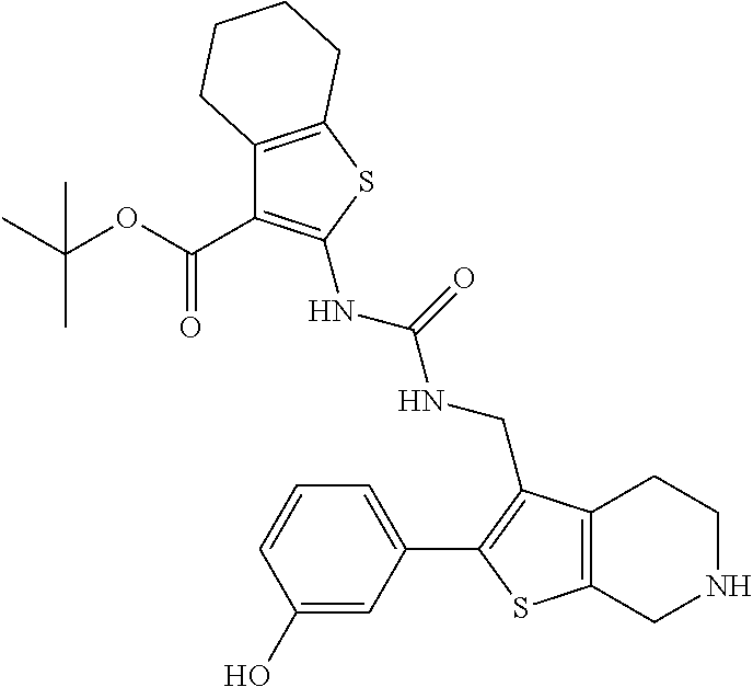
C12=C(SC(NC(NCC3=C(C4=CC=CC(O)=C4)SC4=C3CCNC4)=O)=C1C(OC(C)(C)C)=O)CCCC2
